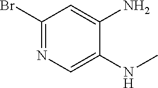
N(C)C1=CN=C(Br)C=C1N
